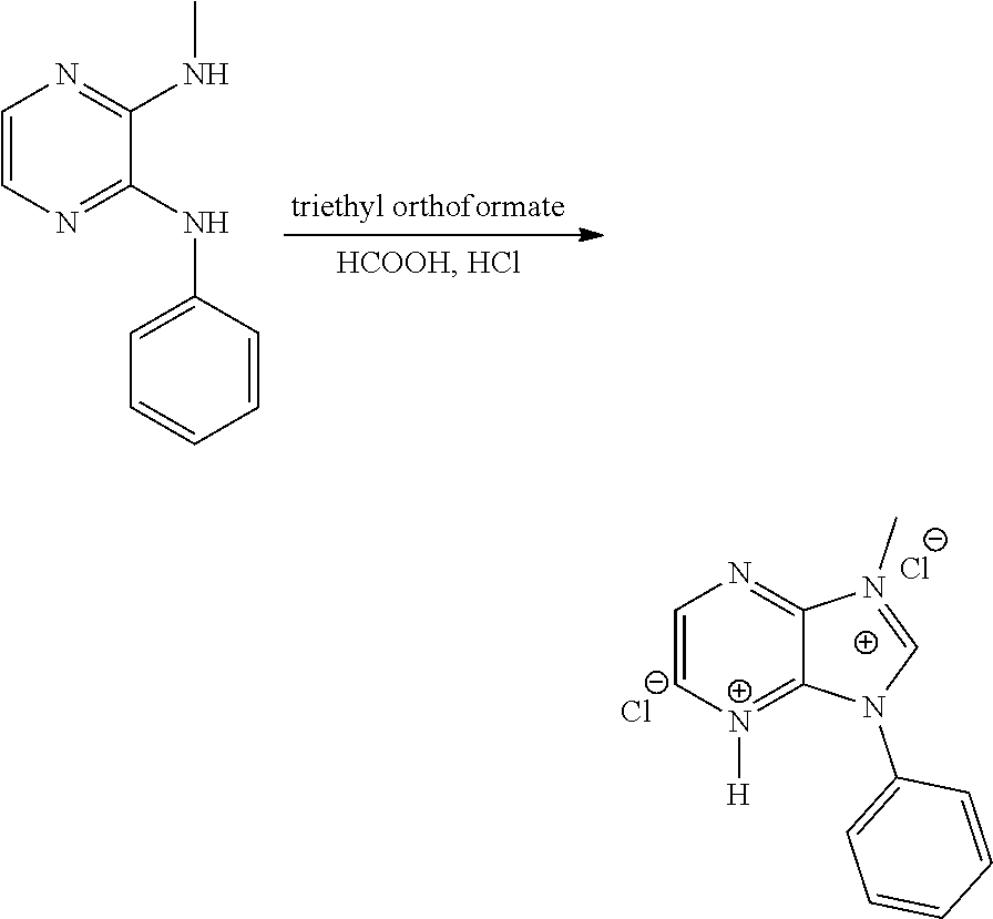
C1=CN=C(NC2=CC=CC=C2)C(NC)=N1.C1=C[N+]([H])=C2C(=N1)N(C)=CN2C1=CC=CC=C1.[Cl-].[Cl-]
